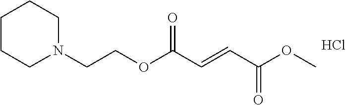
N1(CCOC(C=CC(=O)OC)=O)CCCCC1.Cl
